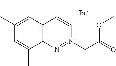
C12=C(C=C(C)C=C1C)C(C)=C[N+](CC(=O)OC)=N2.[Br-]
